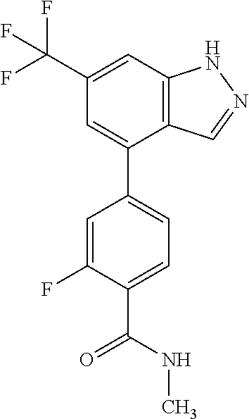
C12=C(C=C(C(F)(F)F)C=C1C1=CC=C(C(=O)NC)C(F)=C1)NN=C2
